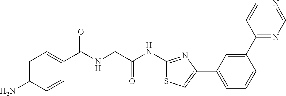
C1=C(N)C=CC(C(NCC(NC2=NC(C3=CC=CC(C4=NC=NC=C4)=C3)=CS2)=O)=O)=C1
